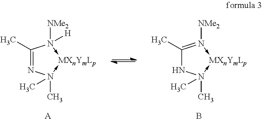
C1(C)=NN(C)(C)->[MXnYmLp]-N1([NMe2])[H].[A].C1(C)=N([NMe2])->[MXnYmLp]-N(C)(C)N1.B
